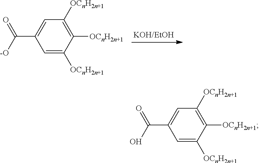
C1=C([OCnH2n+1])C([OCnH2n+1])=C([OCnH2n+1])C=C1C(=O)[-O].C1=C([OCnH2n+1])C([OCnH2n+1])=C([OCnH2n+1])C=C1C(=O)O
